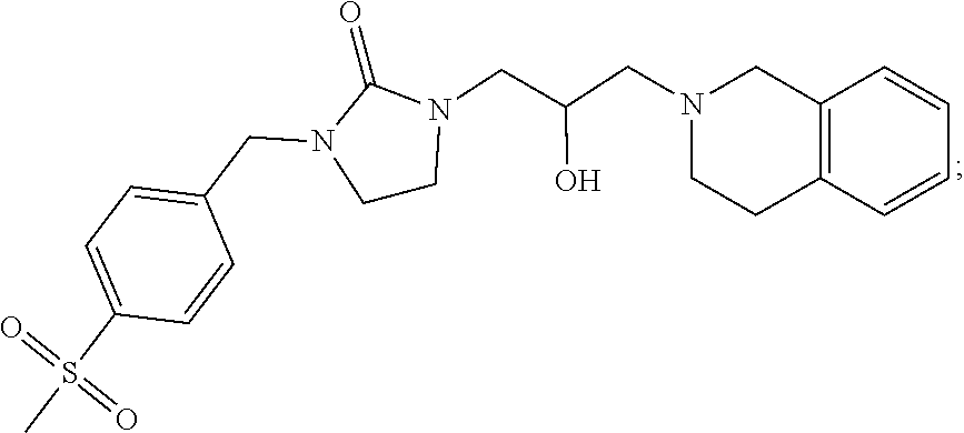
C1CN(CC(CN2CCC3=C(C2)C=CC=C3)O)C(=O)N1CC1=CC=C(S(C)(=O)=O)C=C1
